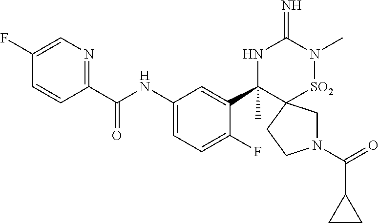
C1(F)=CN=C(C(NC2=CC=C(F)C(C3(C)NC(=N)N(C)[SO2]C34CN(C(=O)C3CC3)CC4)=C2)=O)C=C1
